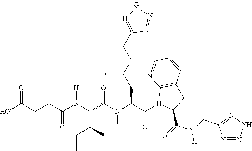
C(CC(N(C(C(C)CC)C(N(C(C(N1C(C(=O)N(CC2=NNN=N2)[H])CC2=C1N=CC=C2)=O)CC(NCC1=NNN=N1)=O)[H])=O)[H])=O)C(O)=O
